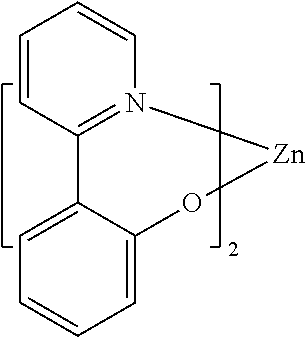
C1=C2C(=CC=C1)C1=N([Zn]O2)C=CC=C1
